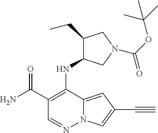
C1(C(N)=O)=C(NC2C(CC)CN(C(=O)OC(C)(C)C)C2)C2=CC(C#C)=CN2N=C1
